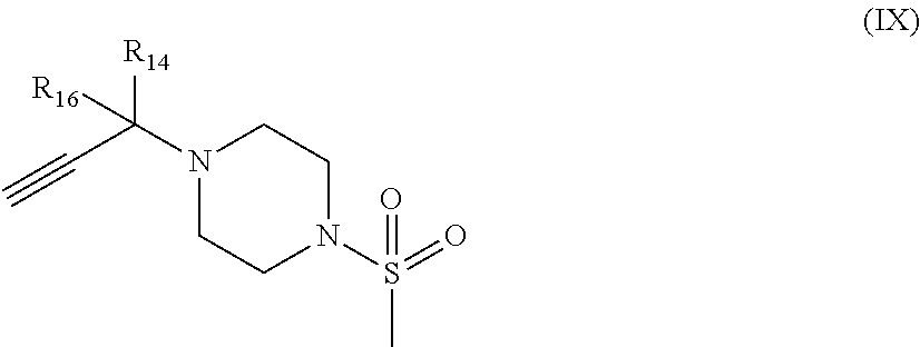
N1(C(C#C)([R14])[R16])CCN(S(=O)(C)=O)CC1
